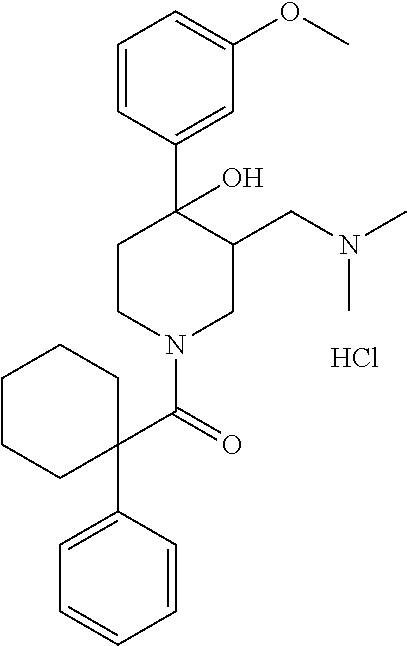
C1=CC(C2(O)CCN(C(C3(C4=CC=CC=C4)CCCCC3)=O)CC2CN(C)C)=CC(OC)=C1.Cl
